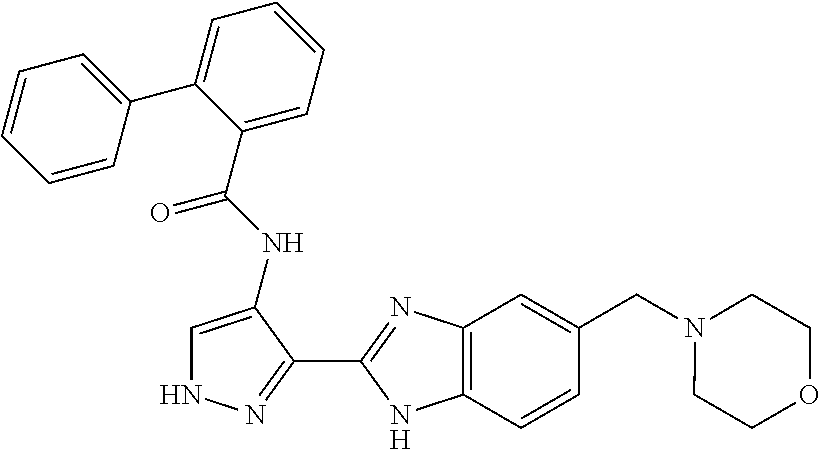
C12=C(C=CC(CN3CCOCC3)=C1)NC(C1=NNC=C1NC(=O)C1=CC=CC=C1C1=CC=CC=C1)=N2
